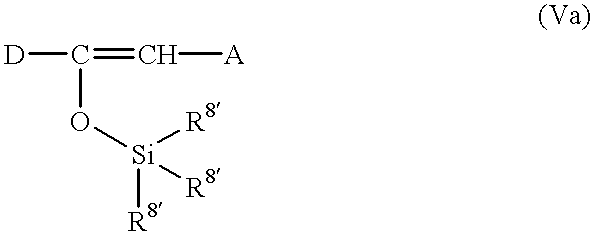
[D]C(=C[A])O[Si]([R8])([R8])[R8]
